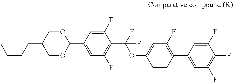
CCCCC1COC(C2=CC(F)=C(C(F)(OC3=CC(F)=C(C4=CC(F)=C(F)C(F)=C4)C=C3)F)C(F)=C2)OC1
